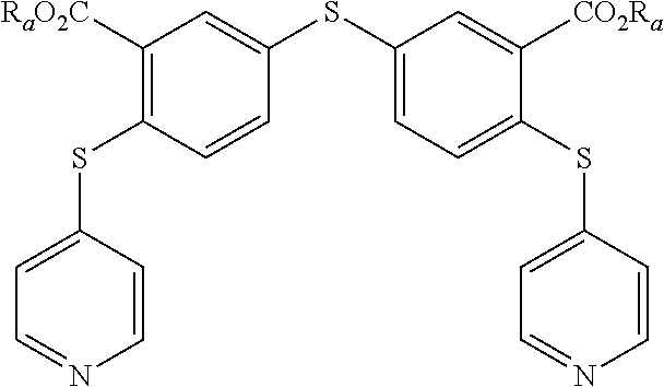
C1([RaO2C])=C(SC2=CC=NC=C2)C=CC(SC2=CC=C(SC3=CC=NC=C3)C([CO2Ra])=C2)=C1
